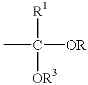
CC([OR])([R1])[OR3]
